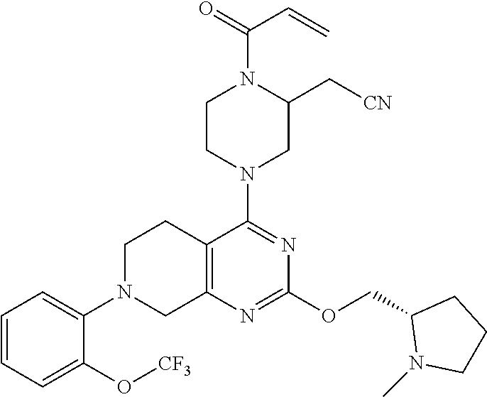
C12=C(N=C(OCC3N(C)CCC3)N=C1N1CC(C[CN])N(C(=O)C=C)CC1)CN(C1=CC=CC=C1O[CF3])CC2
